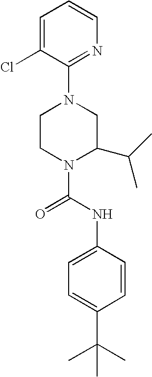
N1(C(NC2=CC=C(C(C)(C)C)C=C2)=O)C(C(C)C)CN(C2=NC=CC=C2Cl)CC1
